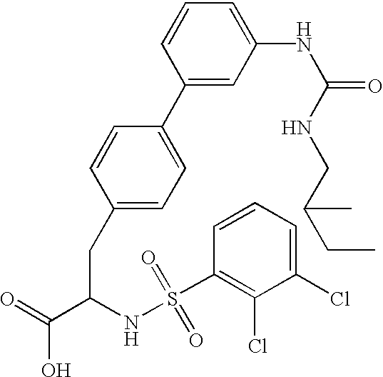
C1(CC(C(=O)O)NS(C2=C(Cl)C(Cl)=CC=C2)(=O)=O)=CC=C(C2=CC(NC(=O)NCC(CC)C)=CC=C2)C=C1
